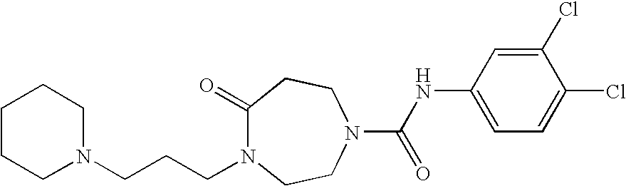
C1CCN(CCCN2C(=O)CCN(C(NC3=CC=C(Cl)C(Cl)=C3)=O)CC2)CC1
